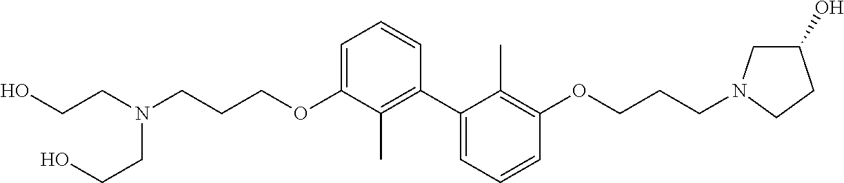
C1=C(OCCCN(CCO)CCO)C(C)=C(C2=CC=CC(OCCCN3CC(O)CC3)=C2C)C=C1
